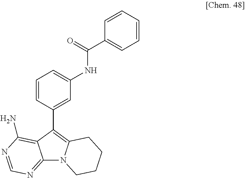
C12=NC=NC(N)=C1C(C1=CC(NC(C3=CC=CC=C3)=O)=CC=C1)=C1N2CCCC1
